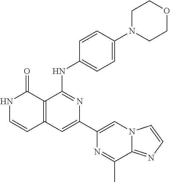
C1=CC(NC2=NC(C3=CN4C(=NC=C4)C(C)=N3)=CC3=C2C(=O)NC=C3)=CC=C1N1CCOCC1
